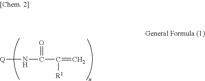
[Q]NC(=O)C([R1])=C
